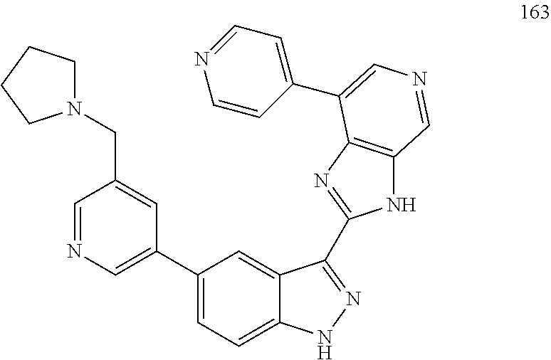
C1=NC=C(C2=CC=C3C(=C2)C(C2=NC4=C(N2)C=NC=C4C2=CC=NC=C2)=NN3)C=C1CN1CCCC1
